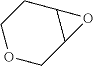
C1COCC2C1O2
